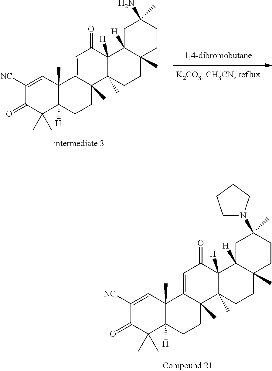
C1(=O)C(C)(C)C2([H])C(C)(C=C1[NC])C1=CC(=O)C3([H])C(C)(C1(C)CC2)CCC1(C)C3([H])CC(N)(C)CC1.C1(=O)C(C)(C)C2([H])C(C)(C=C1[NC])C1=CC(=O)C3([H])C(C)(C1(C)CC2)CCC1(C)C3([H])CC(C)(N2CCCC2)CC1
